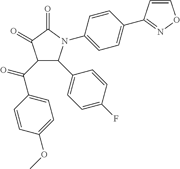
C1(=O)C(=O)C(C(C2=CC=C(OC)C=C2)=O)C(C2=CC=C(F)C=C2)N1C1=CC=C(C2=NOC=C2)C=C1
